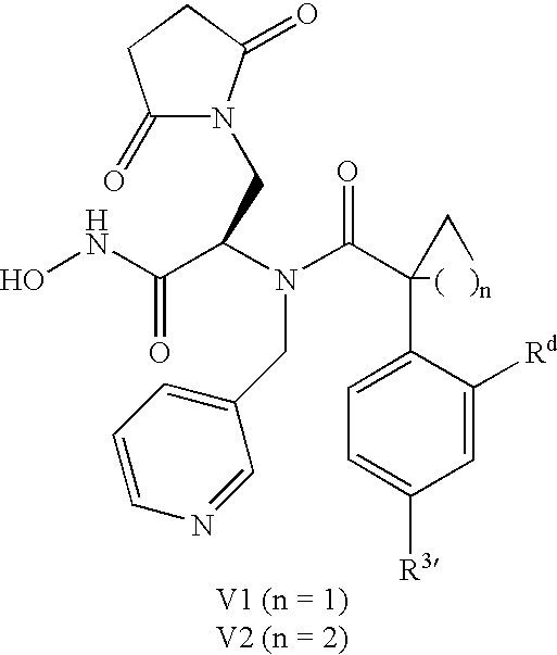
ONC(C(N(C(C1(C2=CC=C([R3])C=C2[Rd])[(   )n]C1)=O)CC1=CC=CN=C1)CN1C(=O)CCC1=O)=O
